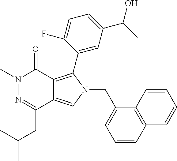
CN1N=C(CC(C)C)C2=CN(CC3=CC=CC4=C3C=CC=C4)C(C3=CC(C(O)C)=CC=C3F)=C2C1=O
